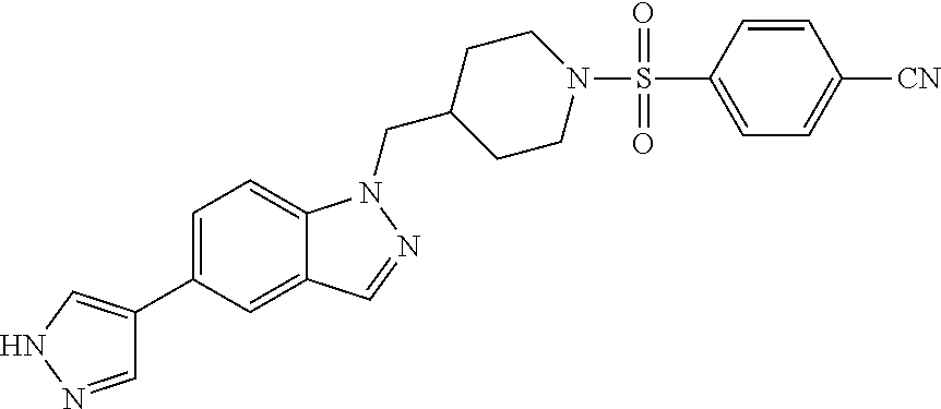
N1N=CC(C2=CC=C3C(=C2)C=NN3CC2CCN(S(C3=CC=C([CN])C=C3)(=O)=O)CC2)=C1
